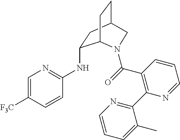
[F3C]C1=CN=C(NC2CC3CCC2N(C(=O)C2=C(C4=NC=CC=C4C)N=CC=C2)C3)C=C1
